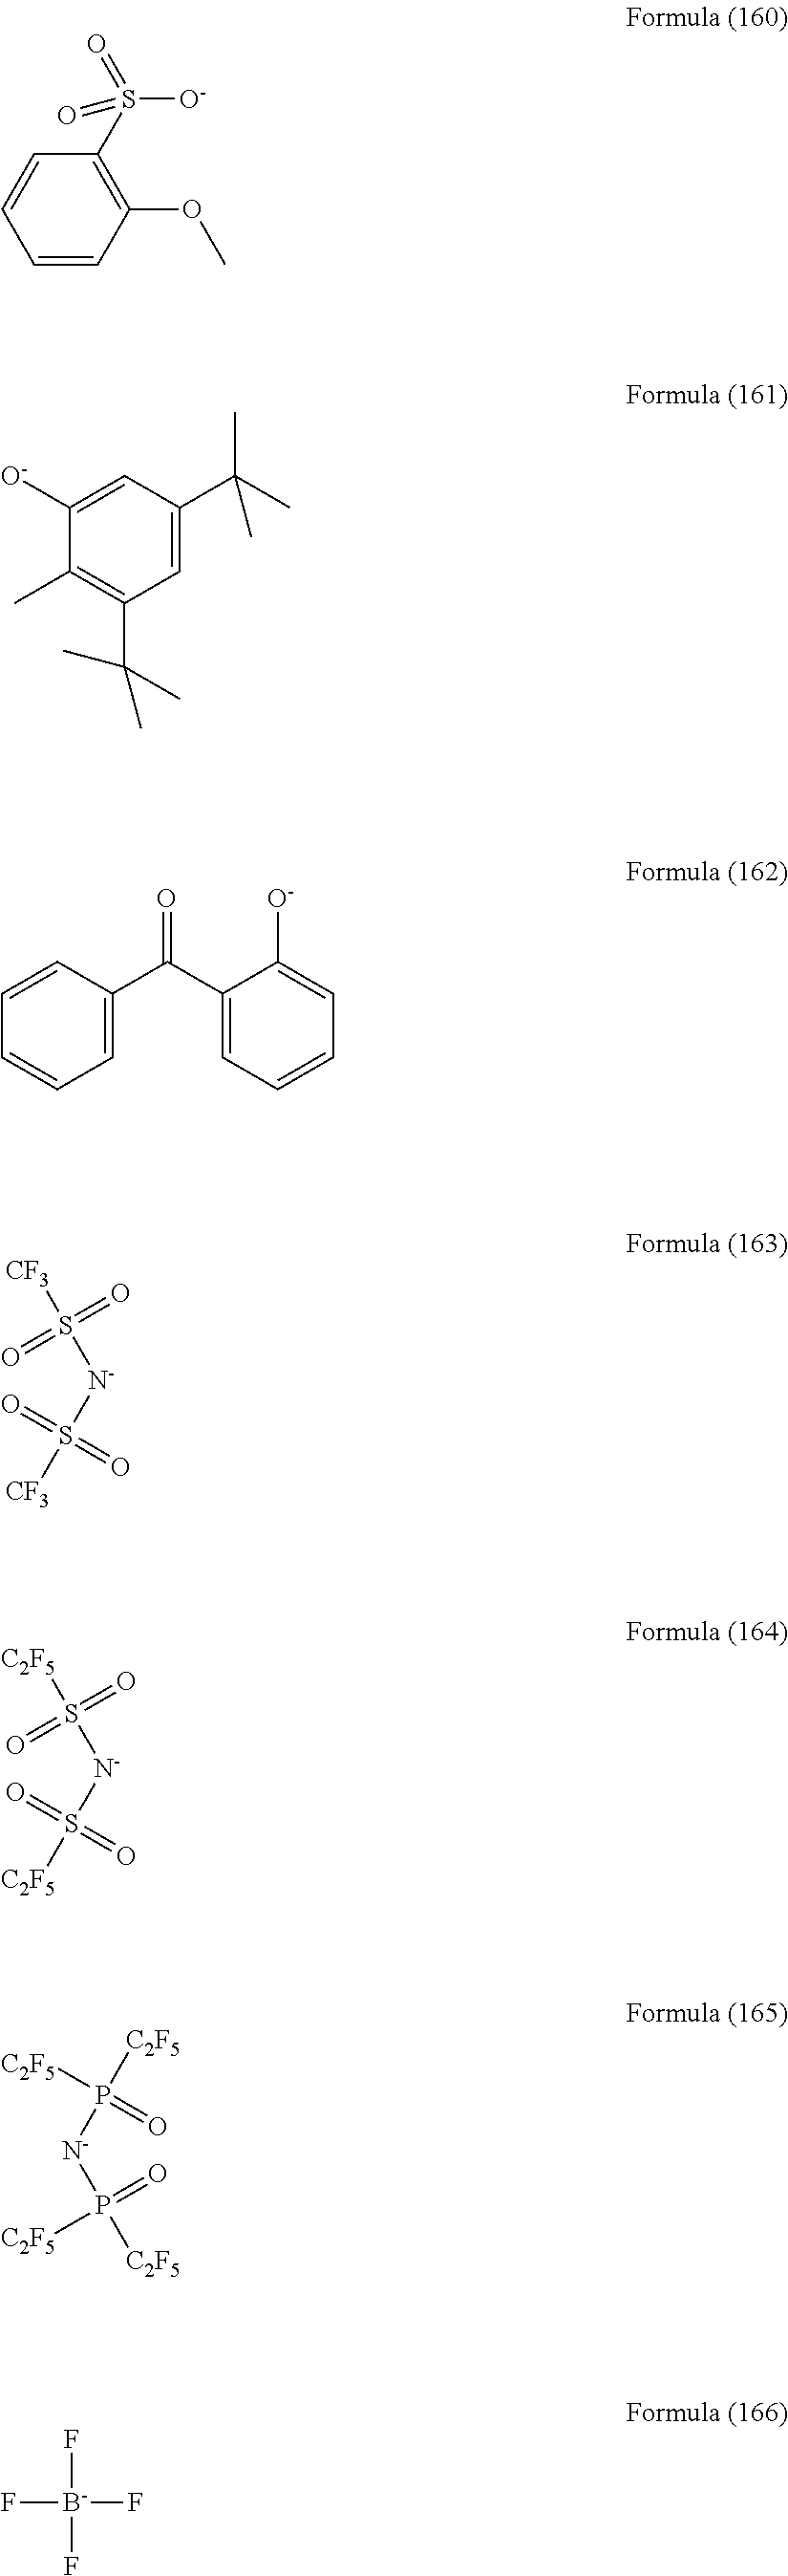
C1=CC(OC)=C(S([O-])(=O)=O)C=C1.C1(C)=C(C(C)(C)C)C=C(C(C)(C)C)C=C1[O-].C1=CC=C(C(C2=CC=CC=C2[O-])=O)C=C1.S([N-]S([CF3])(=O)=O)([CF3])(=O)=O.S([N-]S([C2F5])(=O)=O)([C2F5])(=O)=O.P([N-]P([C2F5])(=O)[C2F5])([C2F5])([C2F5])=O.F[B-](F)(F)F
